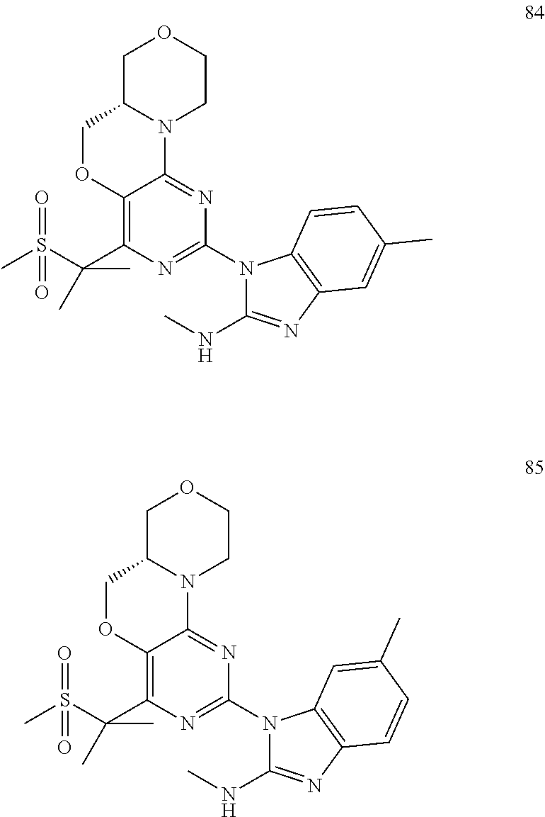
C1C2N(CCO1)C1=NC(N3C(NC)=NC4=C3C=CC(C)=C4)=NC(C(S(C)(=O)=O)(C)C)=C1OC2.C1C2N(CCO1)C1=NC(N3C(NC)=NC4=C3C=C(C)C=C4)=NC(C(S(C)(=O)=O)(C)C)=C1OC2
